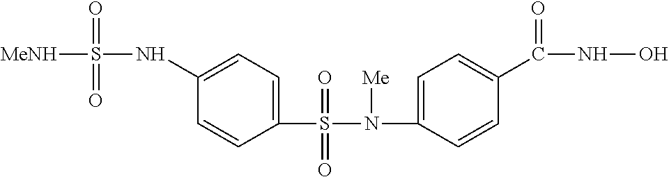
[MeNH]S(=O)(=O)NC1=CC=C(S(=O)(=O)N([Me])C2=CC=C(C(NO)=O)C=C2)C=C1
